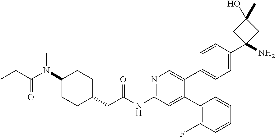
C1(N(C(CC)=O)C)CCC(CC(NC2=NC=C(C3=CC=C(C4(N)CC(C)(O)C4)C=C3)C(C3=C(F)C=CC=C3)=C2)=O)CC1
